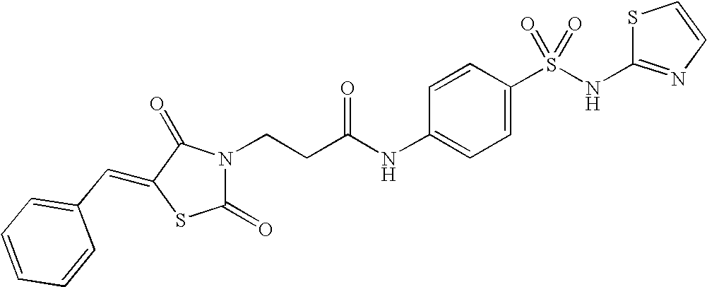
C(CC(NC1=CC=C(S(NC2=NC=CS2)(=O)=O)C=C1)=O)N1C(=O)SC(=CC2=CC=CC=C2)C1=O
